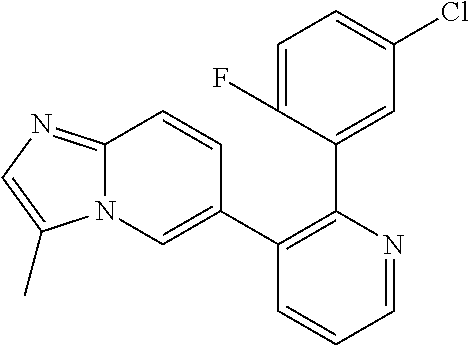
C1=C(F)C(C2=C(C3=CN4C(=NC=C4C)C=C3)C=CC=N2)=CC(Cl)=C1
